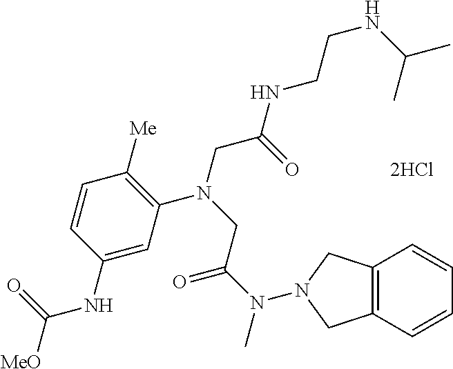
C1=C(NC(=O)[MeO])C=CC([Me])=C1N(CC(NCCNC(C)C)=O)CC(N(C)N1CC2=C(C=CC=C2)C1)=O.[2HCl]
